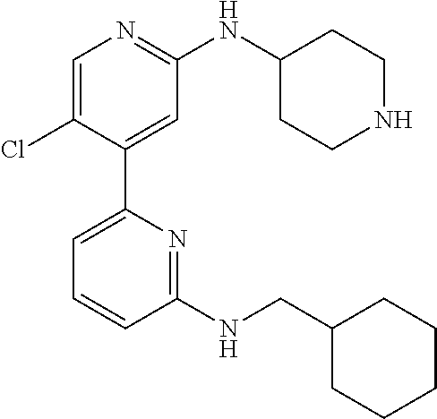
C1=C(Cl)C(C2=CC=CC(NCC3CCCCC3)=N2)=CC(NC2CCNCC2)=N1
